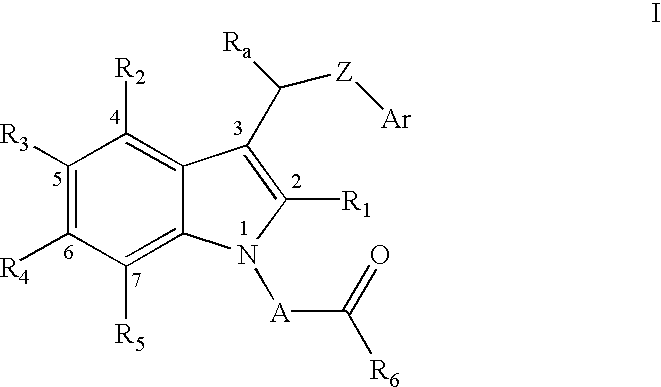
C1([R3])=C([R4])C([R5])=C2C(=C1[R2])C(C([Z][Ar])[Ra])=C([R1])N2[A]C([R6])=O
